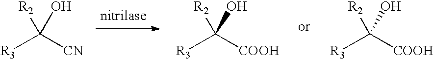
[R3]C([CN])([R2])O.[R3]C([COOH])([R2])O.[R3]C([COOH])([R2])O
